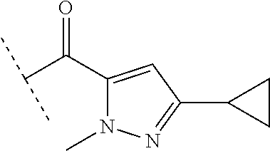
C(C(C1=CC(C2CC2)=NN1C)=O)(C)C
